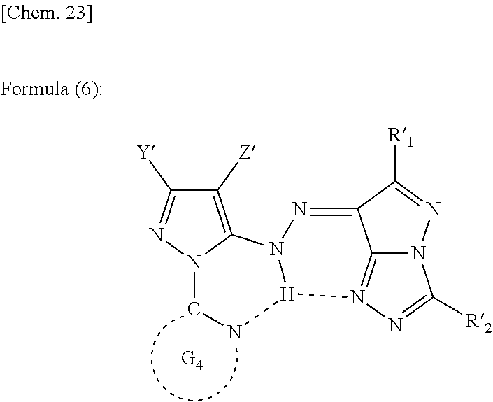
C12=N3N=C([R2])N1N=C([R1])C2=NN1C2=C([Z])C([Y])=NN2CN[H]31
